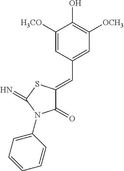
C1([H3CO])=CC(C=C2C(=O)N(C3=CC=CC=C3)C(=N)S2)=CC([OCH3])=C1O
